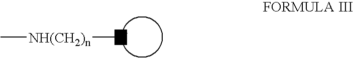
[NH(CH2)n](N)C
